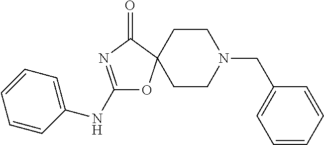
C1(NC2=CC=CC=C2)=NC(=O)C2(O1)CCN(CC1=CC=CC=C1)CC2
